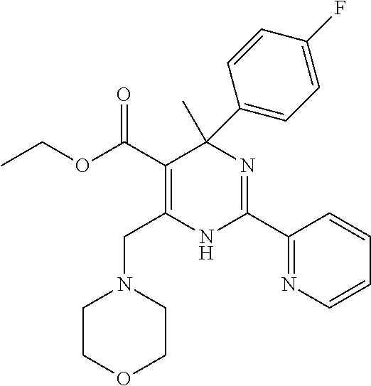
C(=O)(OCC)C1=C(CN2CCOCC2)NC(C2=NC=CC=C2)=NC1(C)C1=CC=C(F)C=C1
